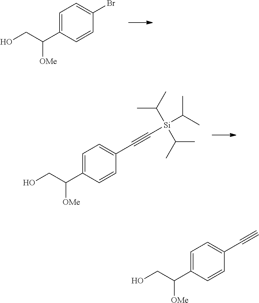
C1=C(C(CO)[OMe])C=CC(Br)=C1.C1=C(C(CO)[OMe])C=CC(C#C[Si](C(C)C)(C(C)C)C(C)C)=C1.C1=C(C(CO)[OMe])C=CC(C#C)=C1
